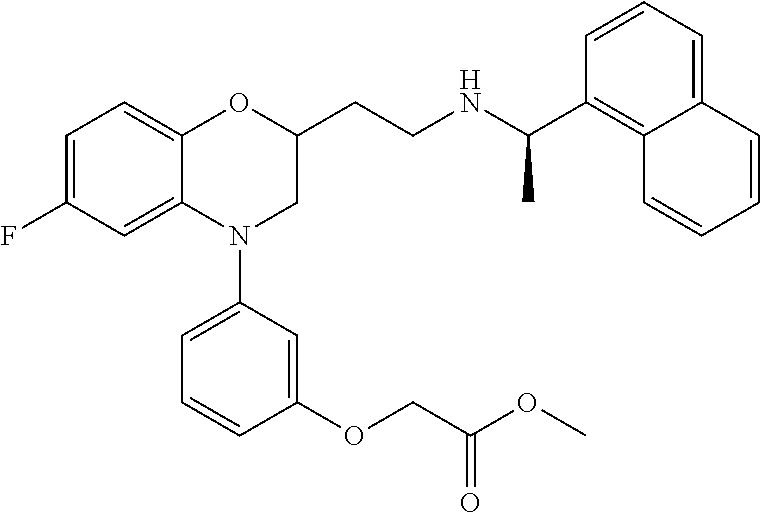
C1=C(F)C=C2C(=C1)OC(CCNC(C1=C3C(=CC=C1)C=CC=C3)C)CN2C1=CC=CC(OCC(OC)=O)=C1
